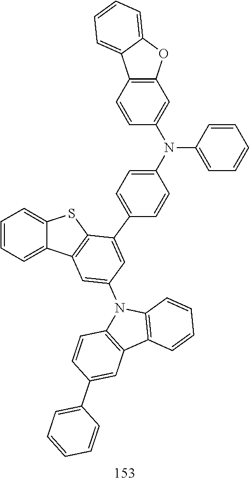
C12=CC=CC=C1SC1=C2C=C(N2C3=C(C=C(C4=CC=CC=C4)C=C3)C3=C2C=CC=C3)C=C1C1=CC=C(N(C2=CC=CC=C2)C2=CC3=C(C=C2)C2=CC=CC=C2O3)C=C1
